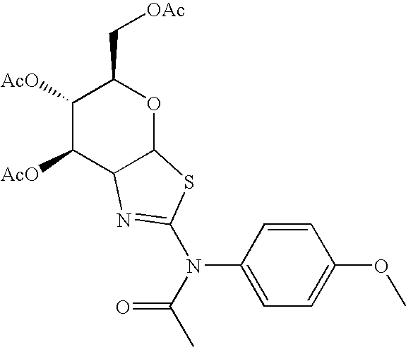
C1([AcO])C([AcO])C2C(OC1C[OAc])SC(N(C1=CC=C(OC)C=C1)C(C)=O)=N2
